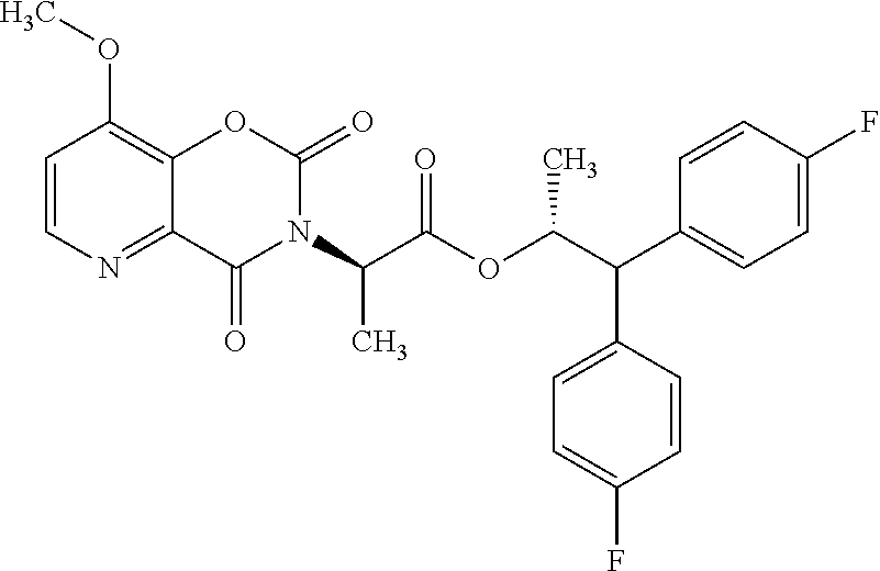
C12=NC=CC(OC)=C1OC(=O)N(C(C(OC(C(C1=CC=C(F)C=C1)C1=CC=C(F)C=C1)C)=O)C)C2=O
